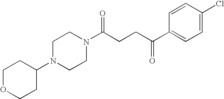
C(CCC(C1=CC=C(Cl)C=C1)=O)(=O)N1CCN(C2CCOCC2)CC1
